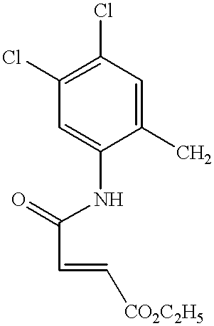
C1(C)=CC(Cl)=C(Cl)C=C1NC(C=C[CO2C2H5])=O
